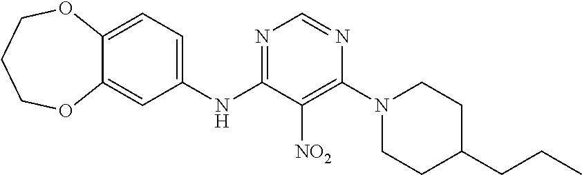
N1=C(NC2=CC=C3C(=C2)OCCCO3)C([NO2])=C(N2CCC(CCC)CC2)N=C1
